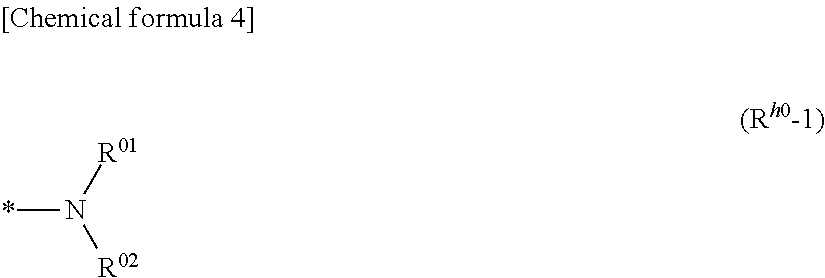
*N([R01])[R02]
